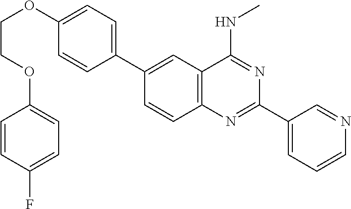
C1(C2=CC3=C(C=C2)N=C(C2=CC=CN=C2)N=C3NC)=CC=C(OCCOC2=CC=C(F)C=C2)C=C1
